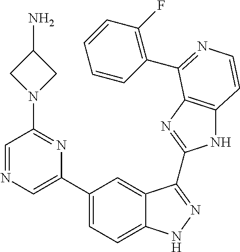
C1(C2=CN=CC(N3CC(N)C3)=N2)=CC=C2C(=C1)C(C1=NC3=C(N1)C=CN=C3C1=C(F)C=CC=C1)=NN2
